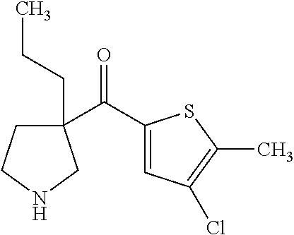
C1(C(=O)C2(CCC)CCNC2)=CC(Cl)=C(C)S1
